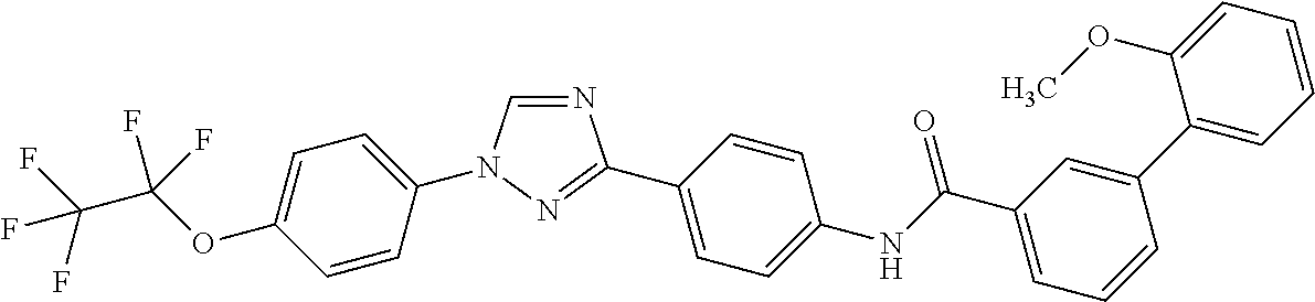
C1=CC(N2C=NC(C3=CC=C(NC(C4=CC=CC(C5=CC=CC=C5OC)=C4)=O)C=C3)=N2)=CC=C1OC(C(F)(F)F)(F)F
